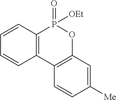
C1=CC2=C(C=C1)P(=O)([OEt])OC1=C2C=CC([Me])=C1
